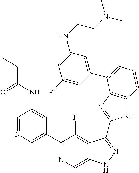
C1=NC=C(C2=NC=C3C(=C2F)C(C2=NC4=C(N2)C=CC=C4C2=CC(NCCN(C)C)=CC(F)=C2)=NN3)C=C1NC(CC)=O
